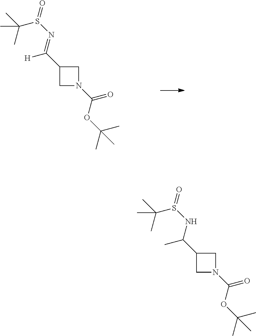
C(=O)(OC(C)(C)C)N1CC(C(=NS(C(C)(C)C)=O)[H])C1.C(=O)(OC(C)(C)C)N1CC(C(NS(C(C)(C)C)=O)C)C1
